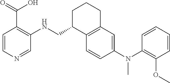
C1=CN=CC(NCC2C3=C(CCC2)C=C(N(C2=C(OC)C=CC=C2)C)C=C3)=C1C(=O)O
